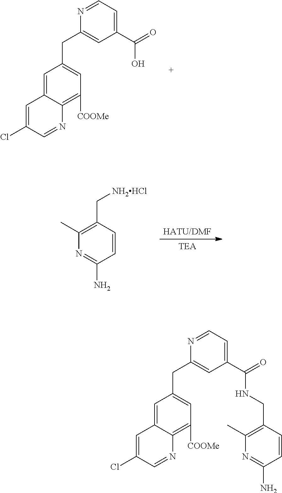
C1(CC2=CC(C(=O)O)=CC=N2)=CC([COOMe])=C2C(=C1)C=C(Cl)C=N2.N1=C(N)C=CC(CNC(C2=CC=NC(CC3=CC([COOMe])=C4C(=C3)C=C(Cl)C=N4)=C2)=O)=C1C.[HATU/DMF].[TEA].N1=C(N)C=CC(C[NH2HCl])=C1C
